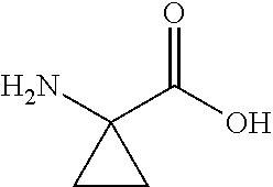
C1CC1(C(=O)O)N
